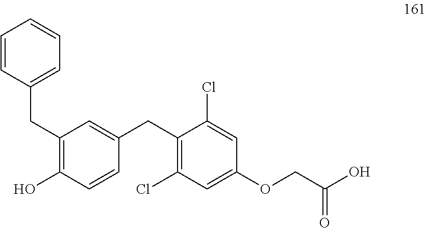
C1=CC(CC2=C(O)C=CC(CC3=C(Cl)C=C(OCC(=O)O)C=C3Cl)=C2)=CC=C1
